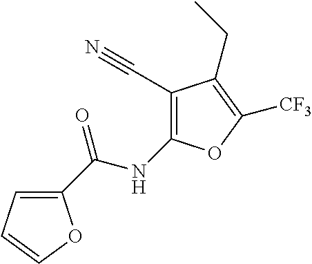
C1(C(NC2=C(C#N)C(CC)=C([CF3])O2)=O)=CC=CO1
